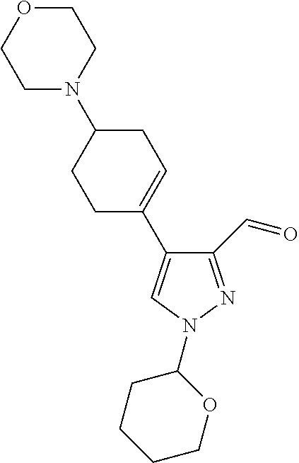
C1=C(C2=CCC(N3CCOCC3)CC2)C(C=O)=NN1C1CCCCO1
